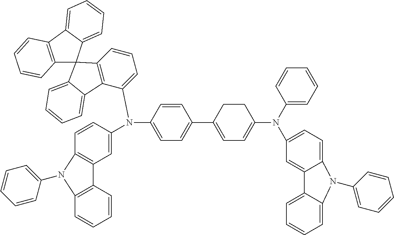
C1=CC(N(C2=CC=CC3=C2C2=CC=CC=C2C32C3=C(C4=CC=CC=C24)C=CC=C3)C2=CC=C(C3=CC=C(N(C4=CC=CC=C4)C4=CC=C5C(=C4)C4=CC=CC=C4N5C4=CC=CC=C4)CC3)C=C2)=CC2=C1N(C1=CC=CC=C1)C1=C2C=CC=C1
